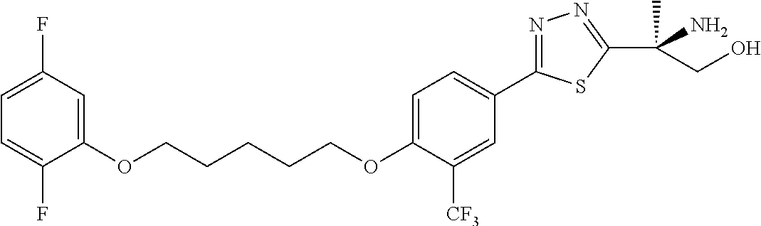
O(CCCCCOC1=CC=C(C2=NN=C(C(N)(C)CO)S2)C=C1[CF3])C1=CC(F)=CC=C1F
